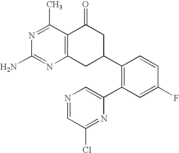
C12=C(CC(C3=C(C4=CN=CC(Cl)=N4)C=C(F)C=C3)CC1=O)N=C(N)N=C2C
